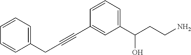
C(C#CC1=CC(C(CCN)O)=CC=C1)C1=CC=CC=C1
